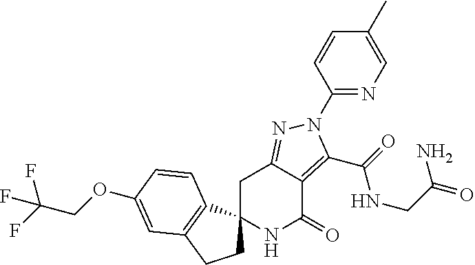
C1C2=NN(C3=NC=C(C)C=C3)C(C(=O)NCC(N)=O)=C2C(=O)NC12CCC1=C2C=CC(OCC(F)(F)F)=C1
